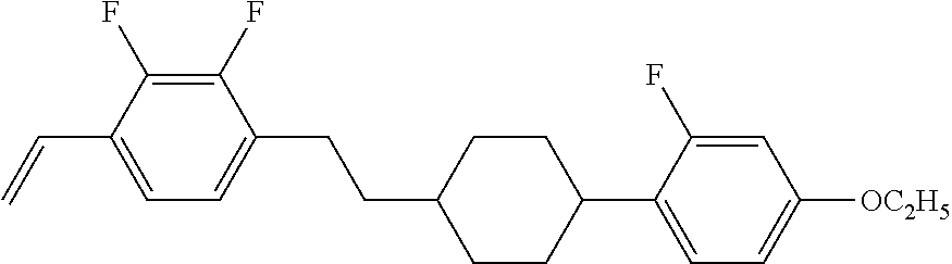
C1(F)=C(F)C(C=C)=CC=C1CCC1CCC(C2=CC=C([OC2H5])C=C2F)CC1
